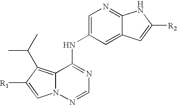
C1=NN2C(=C(C(C)C)C([R1])=C2)C(NC2=CN=C3C(=C2)C=C([R2])N3)=N1
